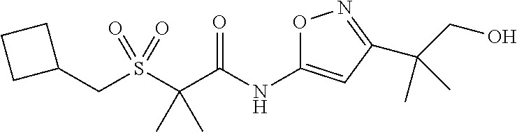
C(S(C(C(NC1=CC(C(CO)(C)C)=NO1)=O)(C)C)(=O)=O)C1CCC1
